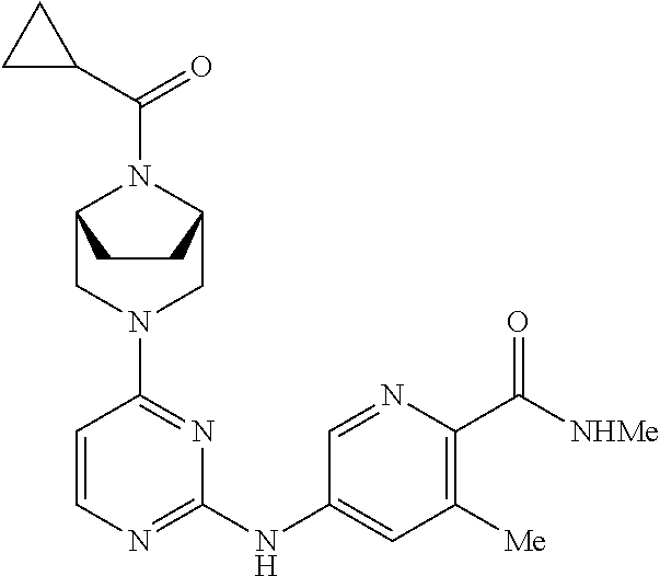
C1=CN=C(NC2=CC([Me])=C(C([NHMe])=O)N=C2)N=C1N1CC2N(C(C3CC3)=O)C(C1)CC2
